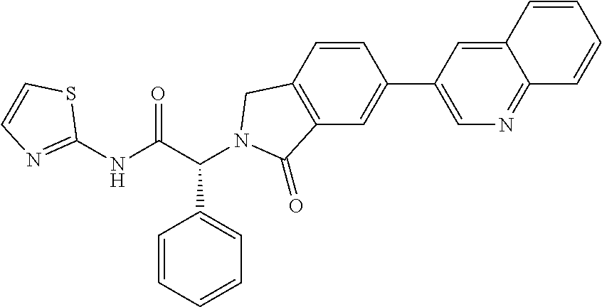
C1(NC(C(C2=CC=CC=C2)N2CC3=C(C=C(C4=CN=C5C(=C4)C=CC=C5)C=C3)C2=O)=O)=NC=CS1
